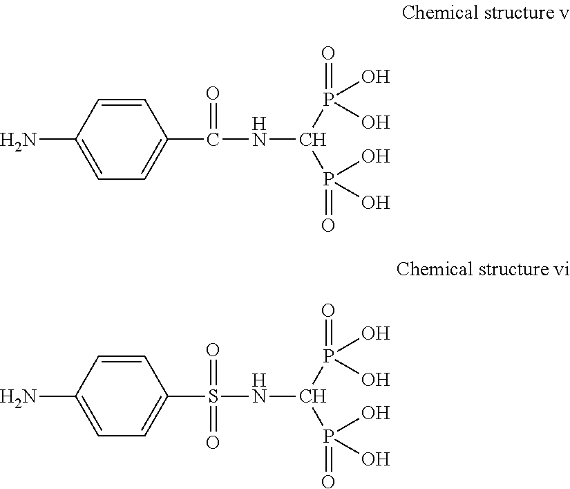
C1=CC(N)=CC=C1C(NC(P(=O)(O)O)P(=O)(O)O)=O.C1=CC(N)=CC=C1S(NC(P(=O)(O)O)P(=O)(O)O)(=O)=O
